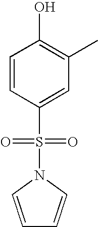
C1=CC(S(=O)(=O)N2C=CC=C2)=CC(C)=C1O
